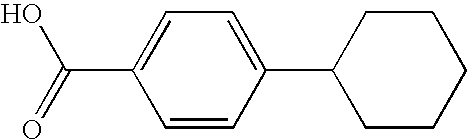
C1C(C2=CC=C(C(O)=O)C=C2)CCCC1
